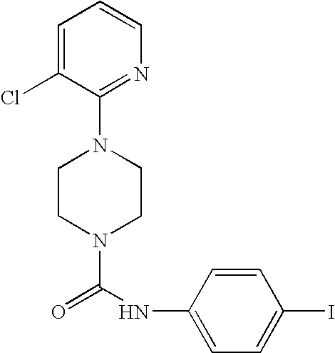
N1(C(NC2=CC=C(I)C=C2)=O)CCN(C2=NC=CC=C2Cl)CC1
